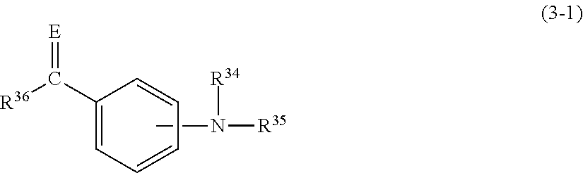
CN([R34])[R35].C1(C([R36])=[E])=CC=CC=C1
